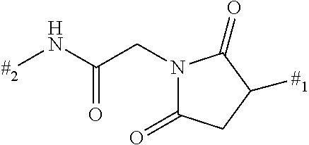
N1(CC(N[#2])=O)C(=O)CC([#1])C1=O
